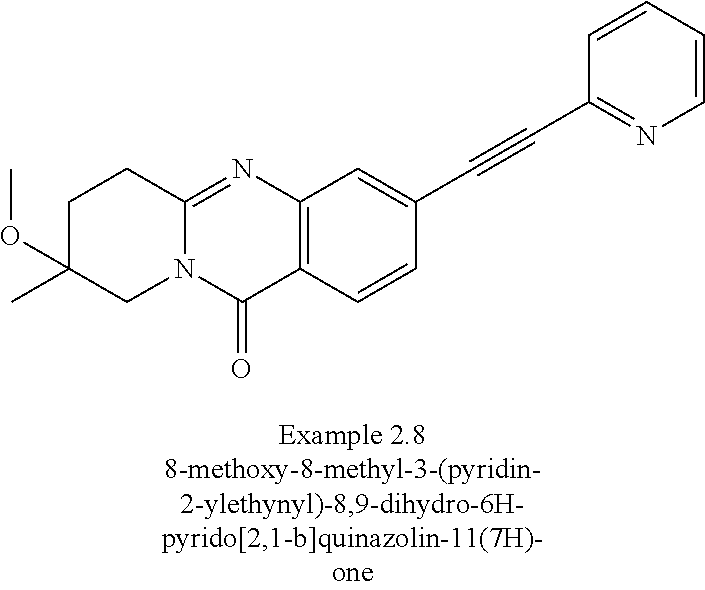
N12C(=NC3=C(C1=O)C=CC(C#CC1=NC=CC=C1)=C3)CCC(C)(OC)C2
